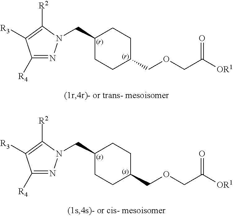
C1([R4])=NN(CC2CCC(COCC(=O)[OR1])CC2)C([R2])=C1[R3].C1([R4])=NN(CC2CCC(COCC(=O)[OR1])CC2)C([R2])=C1[R3]
